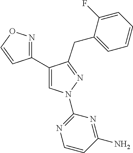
C1(C2=NOC=C2)=CN(C2=NC=CC(N)=N2)N=C1CC1=CC=CC=C1F
